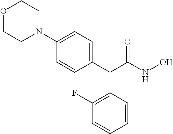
O1CCN(C2=CC=C(C(C3=C(F)C=CC=C3)C(NO)=O)C=C2)CC1
